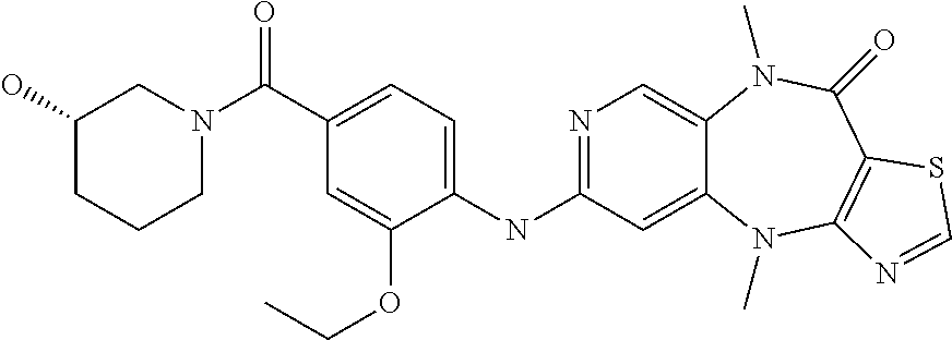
C(C1=CC=C(NC2=NC=C3C(=C2)N(C)C2=C(C(=O)N3C)SC=N2)C(OCC)=C1)(=O)N1CC(O)CCC1
